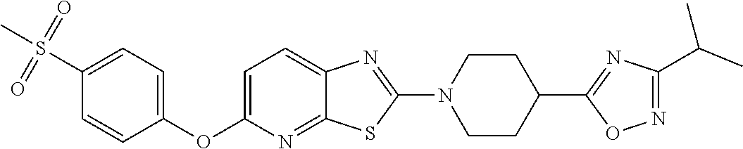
C1=C(OC2=CC=C(S(=O)(=O)C)C=C2)N=C2C(=C1)N=C(N1CCC(C3=NC(C(C)C)=NO3)CC1)S2
